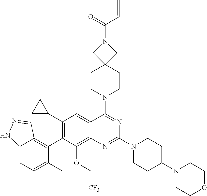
C12=CC=C(C)C(C3=C(C4CC4)C=C4C(=C3OC[CF3])N=C(N3CCC(N5CCOCC5)CC3)N=C4N3CCC4(CC3)CN(C(=O)C=C)C4)=C1C=NN2
